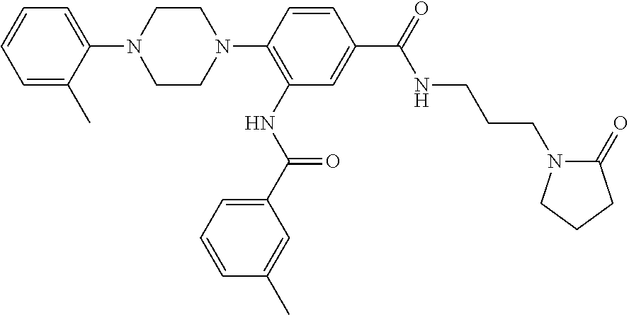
C1=C(C)C(N2CCN(C3=C(NC(C4=CC=CC(C)=C4)=O)C=C(C(=O)NCCCN4C(=O)CCC4)C=C3)CC2)=CC=C1
